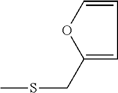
CSCC1=CC=CO1
